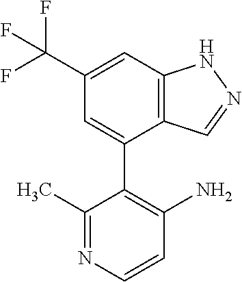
C12=C(C=C(C(F)(F)F)C=C1C1=C(N)C=CN=C1C)NN=C2
